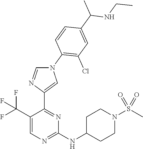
C1(C(F)(F)F)=CN=C(NC2CCN(S(C)(=O)=O)CC2)N=C1C1=CN(C2=C(Cl)C=C(C(C)NCC)C=C2)C=N1
